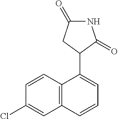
C12=C(C=CC(Cl)=C1)C(C1CC(=O)NC1=O)=CC=C2
